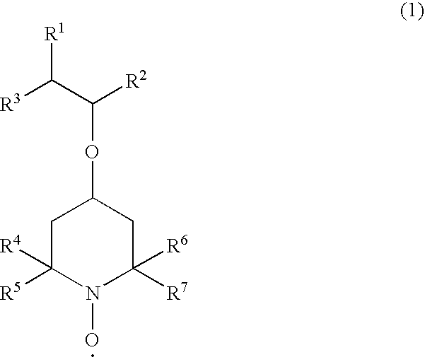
C1C([R4])([R5])N(O)C([R7])([R6])CC1OC([R2])C([R3])[R1]
